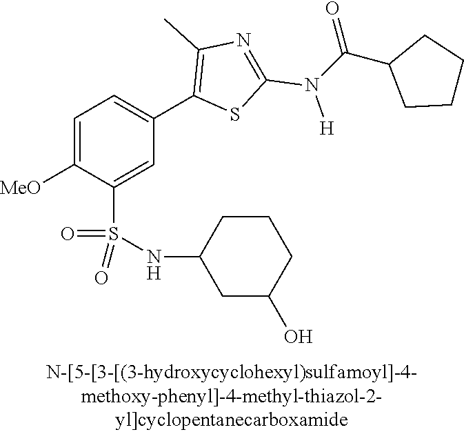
C1=C([MeO])C(S(NC2CC(O)CCC2)(=O)=O)=CC(C2=C(C)N=C(N([H])C(C3CCCC3)=O)S2)=C1
